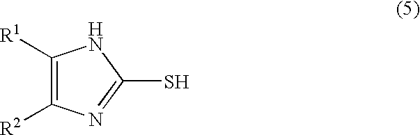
C1(S)=NC([R2])=C([R1])N1
